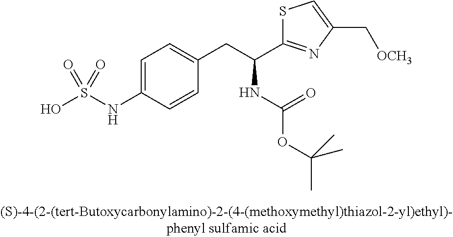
OS(NC1=CC=C(CC(C2=NC(C[OCH3])=CS2)NC(OC(C)(C)C)=O)C=C1)(=O)=O
